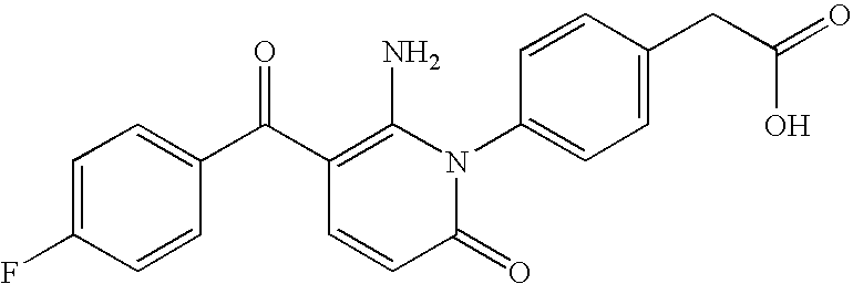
C1=C(F)C=CC(C(C2=C(N)N(C3=CC=C(CC(=O)O)C=C3)C(=O)C=C2)=O)=C1
